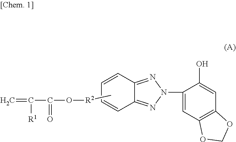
C=C([R1])C(=O)O[R2]C.C1=CC2=NN(C3=CC4=C(C=C3O)OCO4)N=C2C=C1
